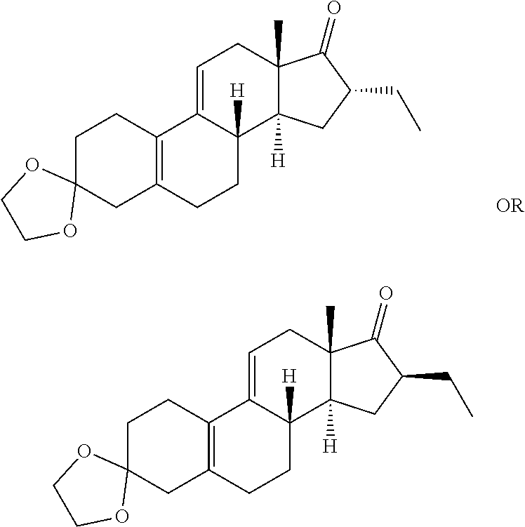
C1=C2C([H])(C3([H])C(C)(C1)C(=O)C(CC)C3)CCC1=C2CCC2(C1)OCCO2.C1=C2C([H])(C3([H])C(C)(C1)C(=O)C(CC)C3)CCC1=C2CCC2(C1)OCCO2
